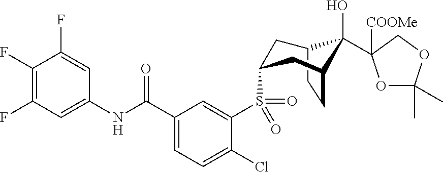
C1(F)=C(F)C=C(NC(C2=CC=C(Cl)C(S(=O)(C3CC4CCC(C3)C4(O)C3([COOMe])OC(C)(C)OC3)=O)=C2)=O)C=C1F
